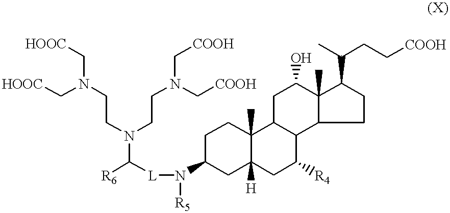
C1C(N([R5])[L]C(N(CCN(C[COOH])C[COOH])CCN(C[HOOC])C[HOOC])[R6])CC2([H])C(C)(C1)C1C(C([R4])C2)C2C(C)(C(O)C1)C(C(CC[COOH])C)CC2
